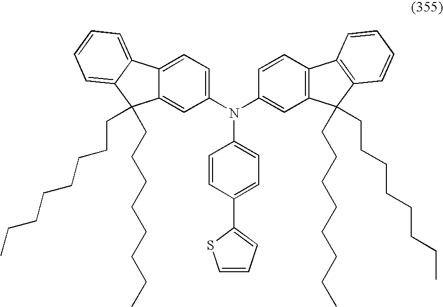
C1(N(C2=CC3=C(C=C2)C2=C(C3(CCCCCCCC)CCCCCCCC)C=CC=C2)C2=CC=C(C3=CC=CS3)C=C2)=CC=C2C(=C1)C(CCCCCCCC)(CCCCCCCC)C1=CC=CC=C21
